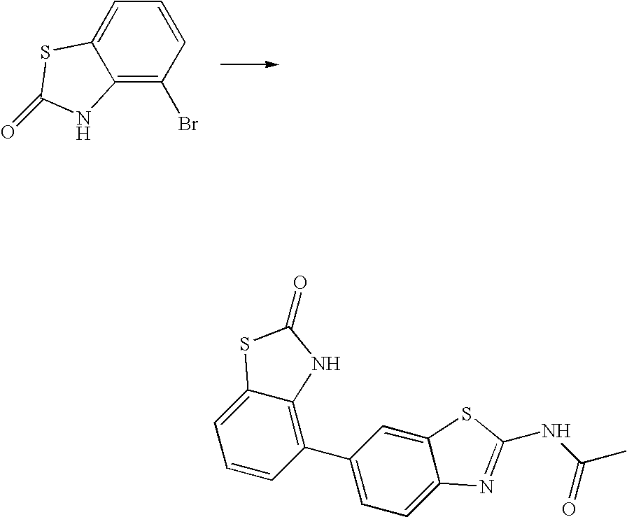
C1=C2C(=C(Br)C=C1)NC(=O)S2.C1(C2=CC=C3C(=C2)SC(NC(C)=O)=N3)=C2C(=CC=C1)SC(=O)N2
